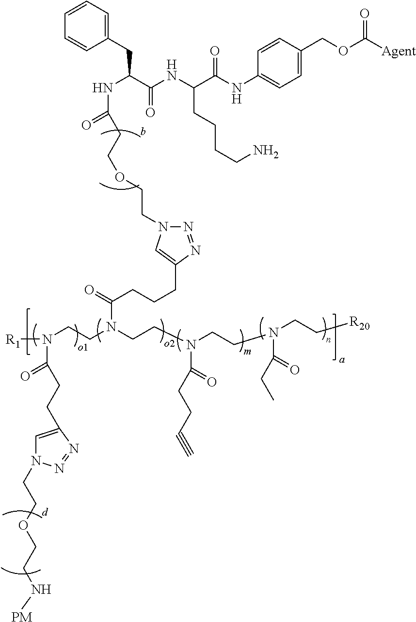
[R1]N(C(CCC1=CN(CCOCCN[PM])N=N1)=O)CCN(CCN(C(=O)CCC#C)CCN(C(=O)CC)CC[R20])C(=O)CCCC1=CN(CCOCCC(NC(CC2=CC=CC=C2)C(NC(C(NC2=CC=C(COC([Agent])=O)C=C2)=O)CCCCN)=O)=O)N=N1
